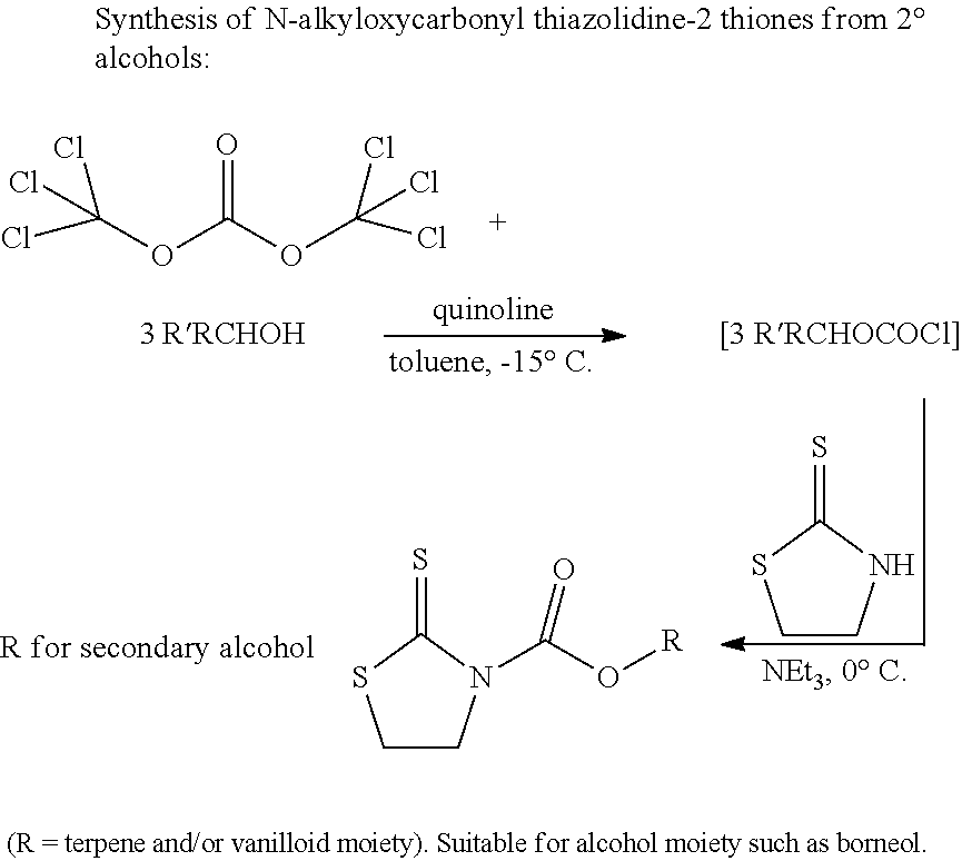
C(OC(Cl)(Cl)Cl)(OC(Cl)(Cl)Cl)=O.C1CNC(=S)S1.C1CN(C(O[R])=O)C(=S)S1
